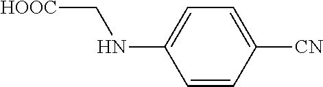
C1=C(NC[HOOC])C=CC([CN])=C1
